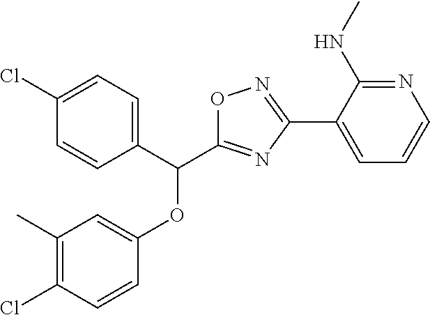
C1(C)=C(Cl)C=CC(OC(C2=CC=C(Cl)C=C2)C2=NC(C3=CC=CN=C3NC)=NO2)=C1
